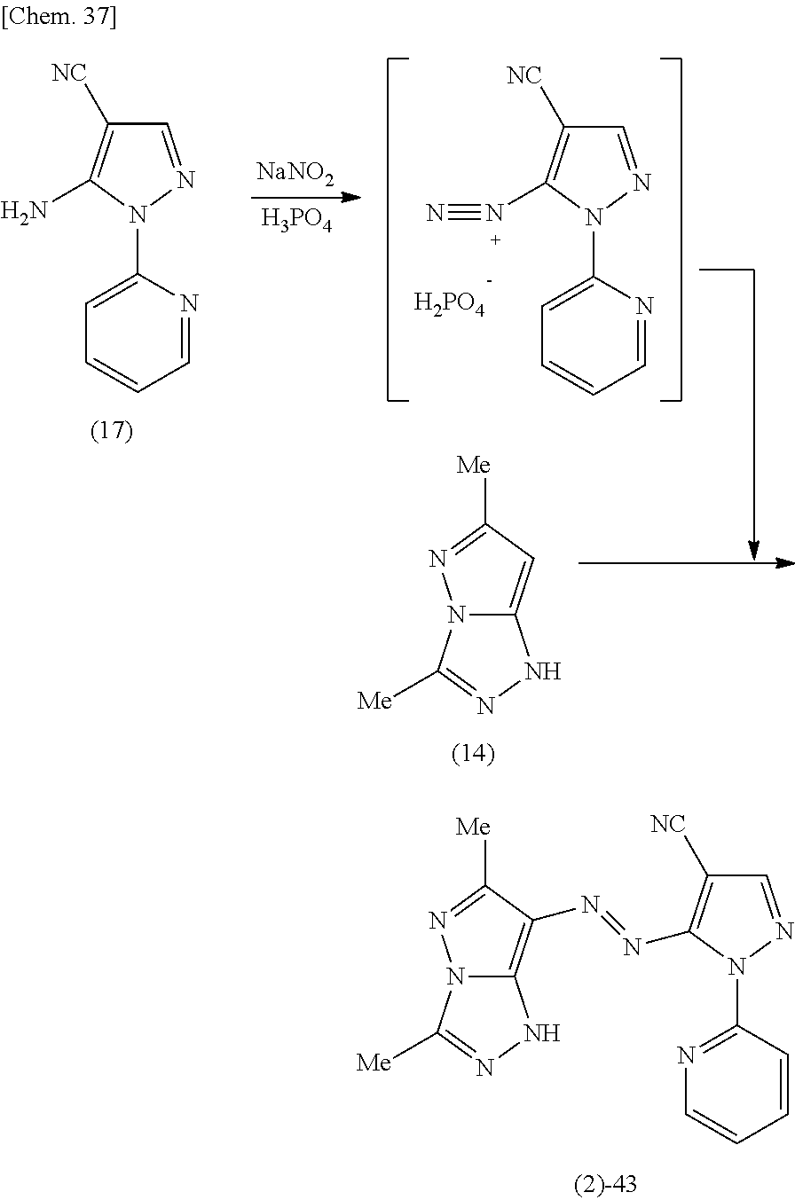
N12C(=C(N=NC3=C([NC])C=NN3C3=NC=CC=C3)C([Me])=N1)NN=C2[Me].C1(N2N=CC([NC])=C2N)=CC=CC=N1.[NaNO2].[H3PO4].C1=NC(N2N=CC([NC])=C2N#N)=CC=C1.[H2PO4].N12C(=CC([Me])=N1)NN=C2[Me]
